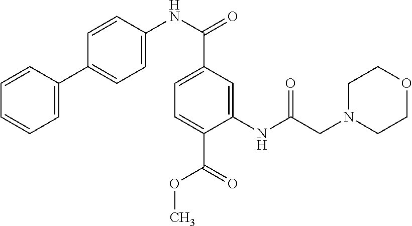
N(C(=O)C1=CC=C(C(OC)=O)C(NC(CN2CCOCC2)=O)=C1)C1=CC=C(C2=CC=CC=C2)C=C1
